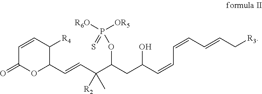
C1=CC([R4])C(C=CC(C(CC(C=CC=CC=CC[R3])O)OP(=S)([R6O])[OR5])([R2])C)OC1=O
